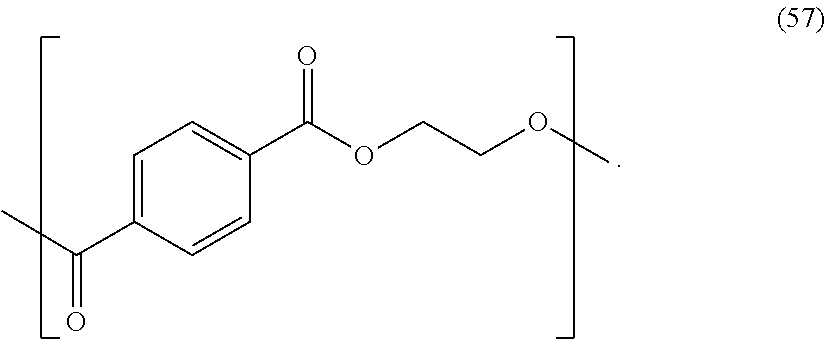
C1=C(C(C)=O)C=CC(C(OCCOC)=O)=C1
